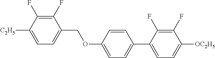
C1(F)=C(F)C([C2H5])=CC=C1COC1=CC=C(C2=CC=C([OC2H5])C(F)=C2F)C=C1
